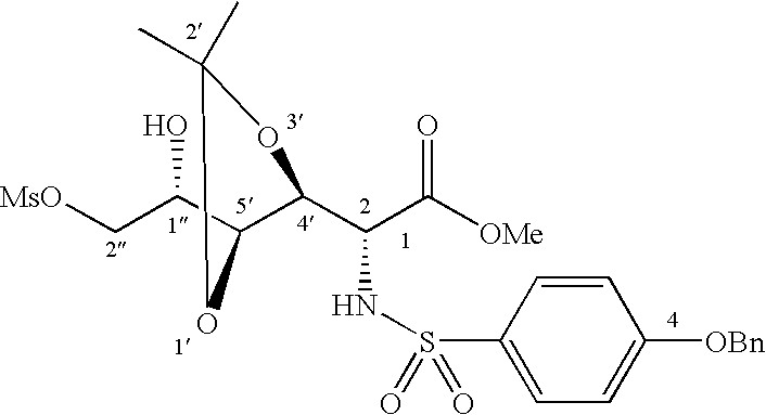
N(C(C([OMe])=O)C1C(C(O)C[MsO])OC(C)(C)O1)S(C1=CC=C([OBn])C=C1)(=O)=O
